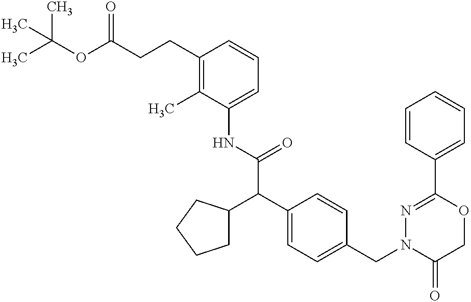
N(C(C(C1=CC=C(CN2C(=O)COC(C3=CC=CC=C3)=N2)C=C1)C1CCCC1)=O)C1=CC=CC(CCC(OC(C)(C)C)=O)=C1C
